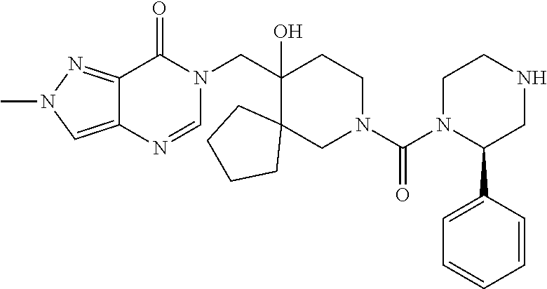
C(C1(O)C2(CN(C(N3C(C4=CC=CC=C4)CNCC3)=O)CC1)CCCC2)N1C(=O)C2=NN(C)C=C2N=C1
